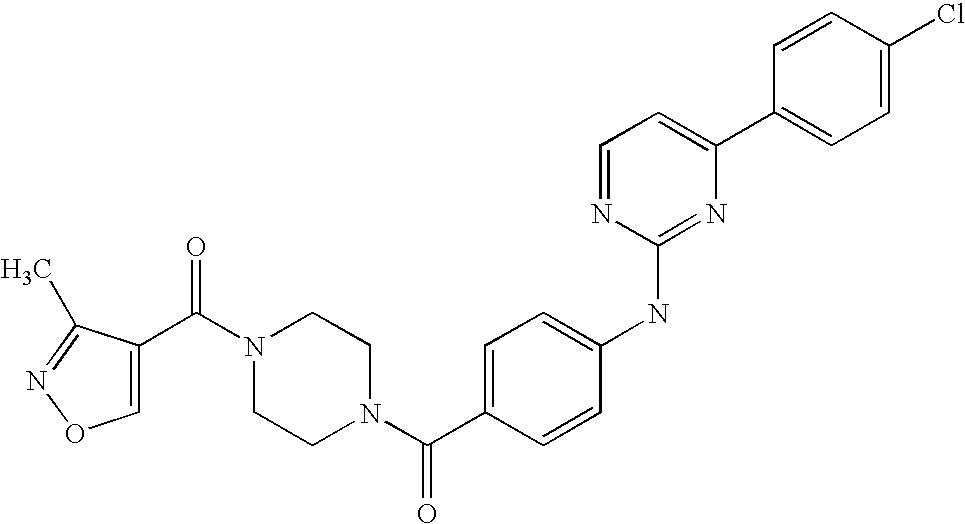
C(N1CCN(C(C2=CC=C(NC3=NC(C4=CC=C(Cl)C=C4)=CC=N3)C=C2)=O)CC1)(=O)C1=CON=C1C
